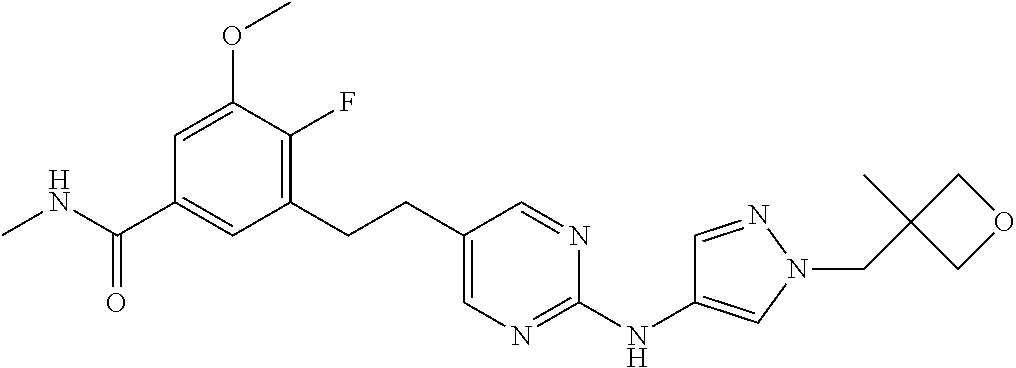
CNC(C1=CC(CCC2=CN=C(NC3=CN(CC4(C)COC4)N=C3)N=C2)=C(F)C(OC)=C1)=O
